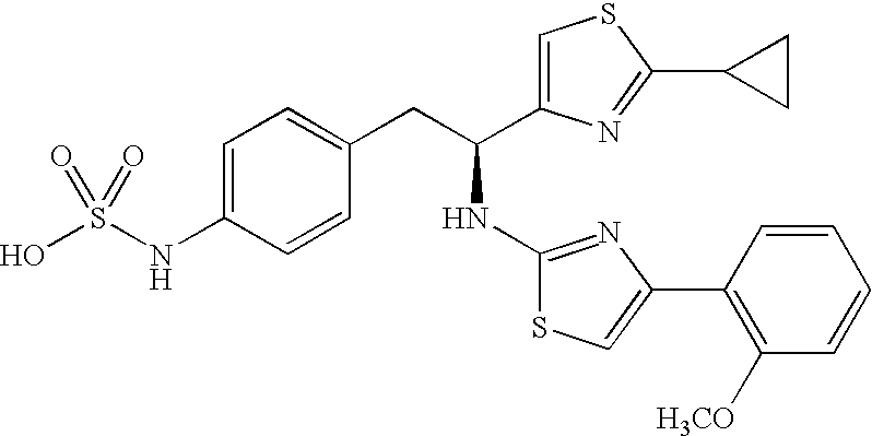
OS(NC1=CC=C(CC(NC2=NC(C3=C([H3CO])C=CC=C3)=CS2)C2=CSC(C3CC3)=N2)C=C1)(=O)=O
